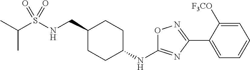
C(S(NCC1CCC(NC2=NC(C3=CC=CC=C3[F3CO])=NO2)CC1)(=O)=O)(C)C
